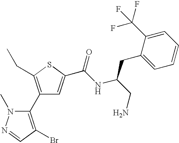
C1(C2=C(Br)C=NN2C)=C(CC)SC(C(NC(CN)CC2=CC=CC=C2C(F)(F)F)=O)=C1
